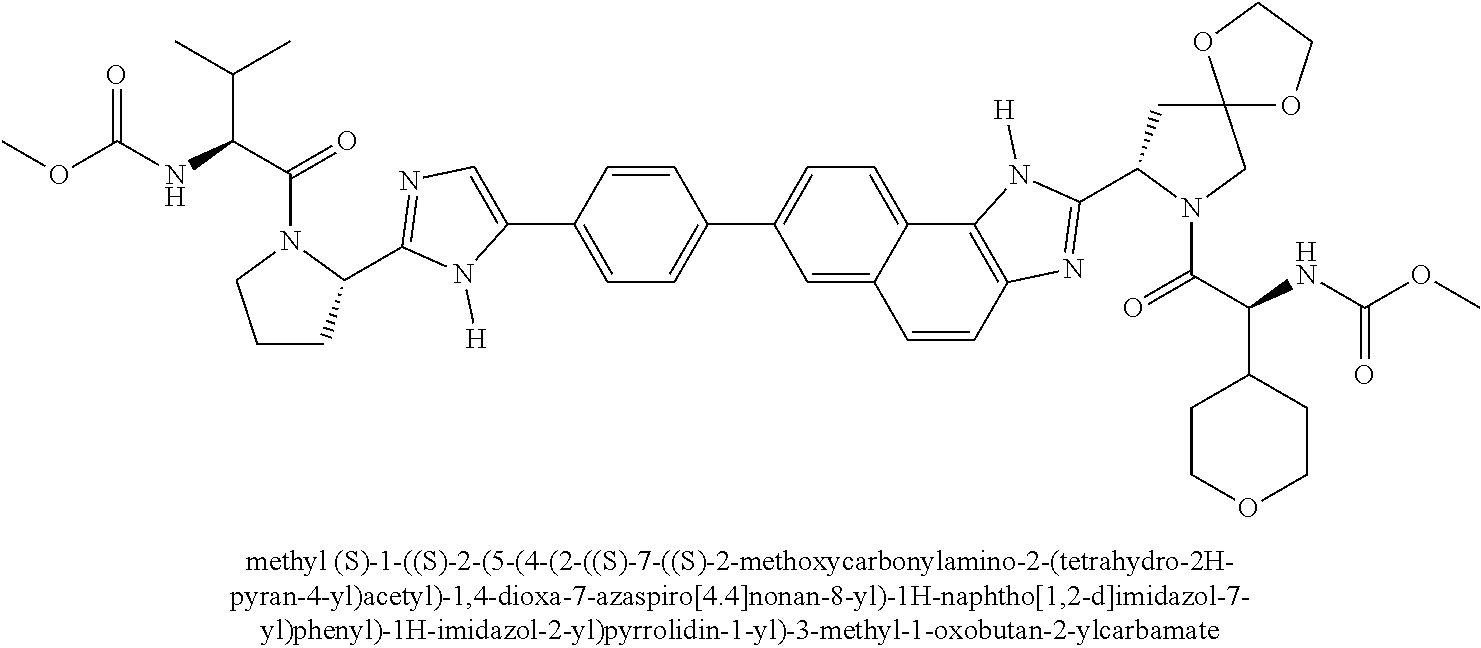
C1=CC(C2=CC=C3C(=C2)C=CC2=C3N([H])C(C3CC4(CN3C(C(NC(OC)=O)C3CCOCC3)=O)OCCO4)=N2)=CC=C1C1=CN=C(C2CCCN2C(C(NC(OC)=O)C(C)C)=O)N1[H]
